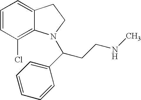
C1=CC(Cl)=C2C(=C1)CCN2C(CCNC)C1=CC=CC=C1
